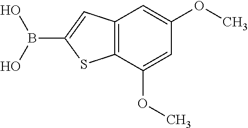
C12=C(C(OC)=CC(OC)=C1)SC(B(O)O)=C2
